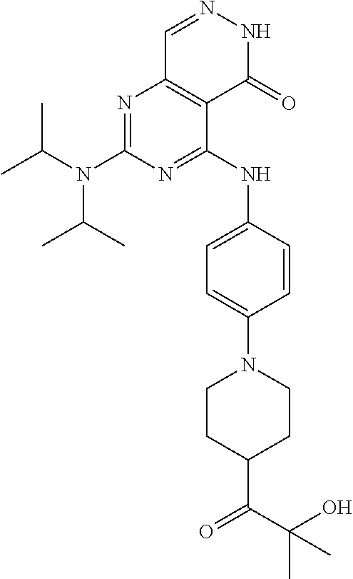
CC(N(C(C)C)C1=NC2=C(C(NC3=CC=C(N4CCC(C(C(O)(C)C)=O)CC4)C=C3)=N1)C(=O)NN=C2)C
